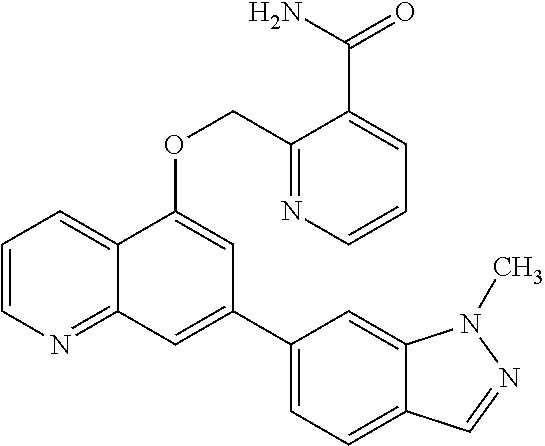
C1=CN=C2C(=C1)C(OCC1=NC=CC=C1C(N)=O)=CC(C1=CC=C3C(=C1)N(C)N=C3)=C2
